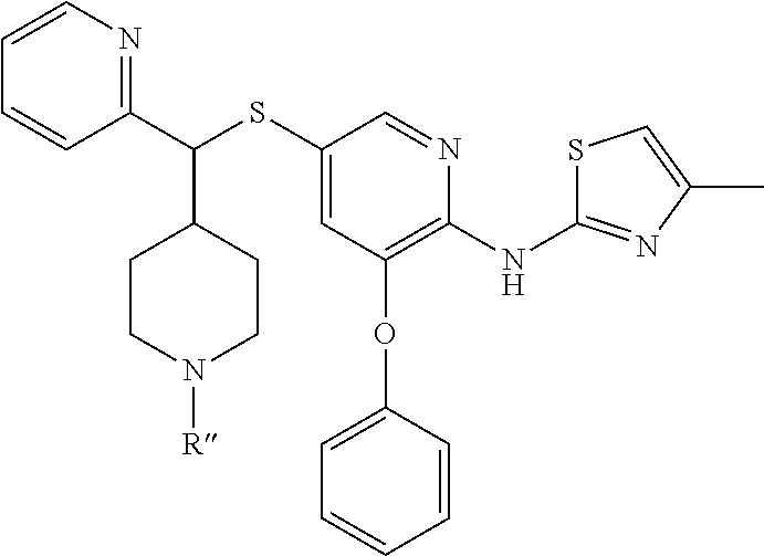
C1(C(SC2=CC(OC3=CC=CC=C3)=C(NC3=NC(C)=CS3)N=C2)C2CCN([R])CC2)=NC=CC=C1
